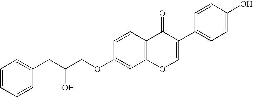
C(COC1=CC2=C(C=C1)C(=O)C(C1=CC=C(O)C=C1)=CO2)(CC1=CC=CC=C1)O
